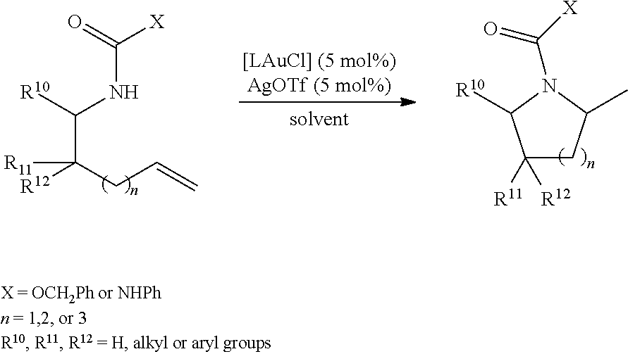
C(NC(C(CC=C)([R11])[R12])[R10])(=O)[X].C1([R12])([R11])CC(C)N(C(=O)[X])C1[R10]
